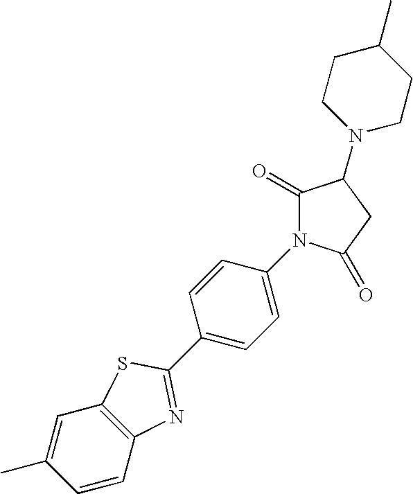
C1CN(C2C(=O)N(C3=CC=C(C4=NC5=C(C=C(C)C=C5)S4)C=C3)C(=O)C2)CCC1C
